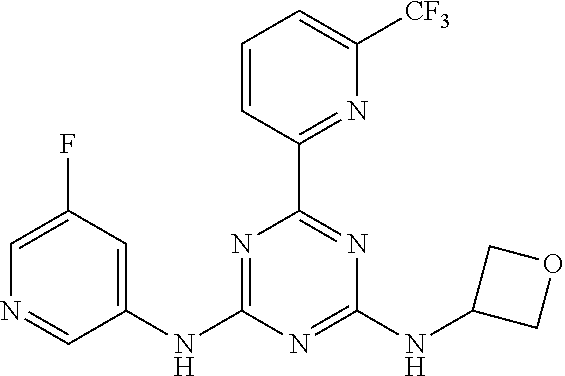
C1=CC(C2=NC(NC3COC3)=NC(NC3=CC(F)=CN=C3)=N2)=NC([CF3])=C1
